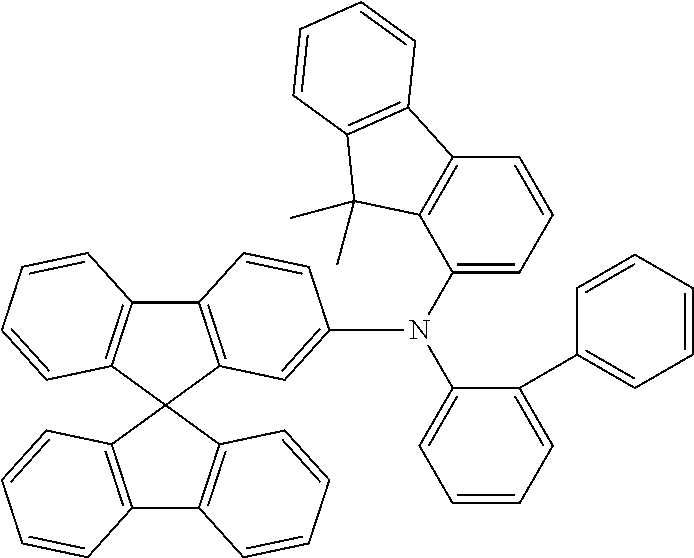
C12=C(C=CC=C1)C1(C3=C2C=CC(N(C2=CC=CC=C2C2=CC=CC=C2)C2=CC=CC4=C2C(C)(C)C2=C4C=CC=C2)=C3)C2=C(C3=C1C=CC=C3)C=CC=C2
